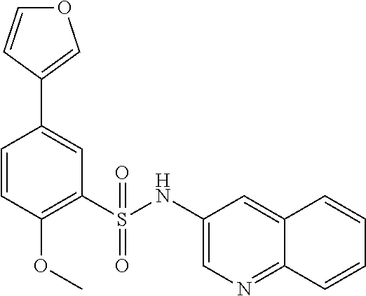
C1=CC(OC)=C(S(=O)(=O)NC2=CN=C3C(=C2)C=CC=C3)C=C1C1=COC=C1
